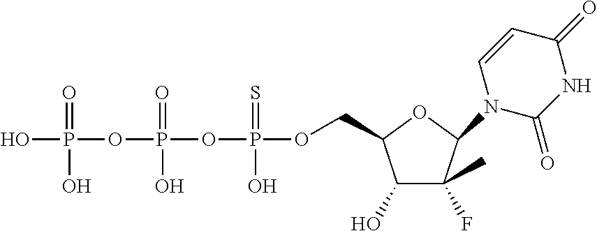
OP(OP(OP(OCC1C(O)C(C)(F)C(N2C(=O)NC(=O)C=C2)O1)(=S)O)(=O)O)(=O)O
